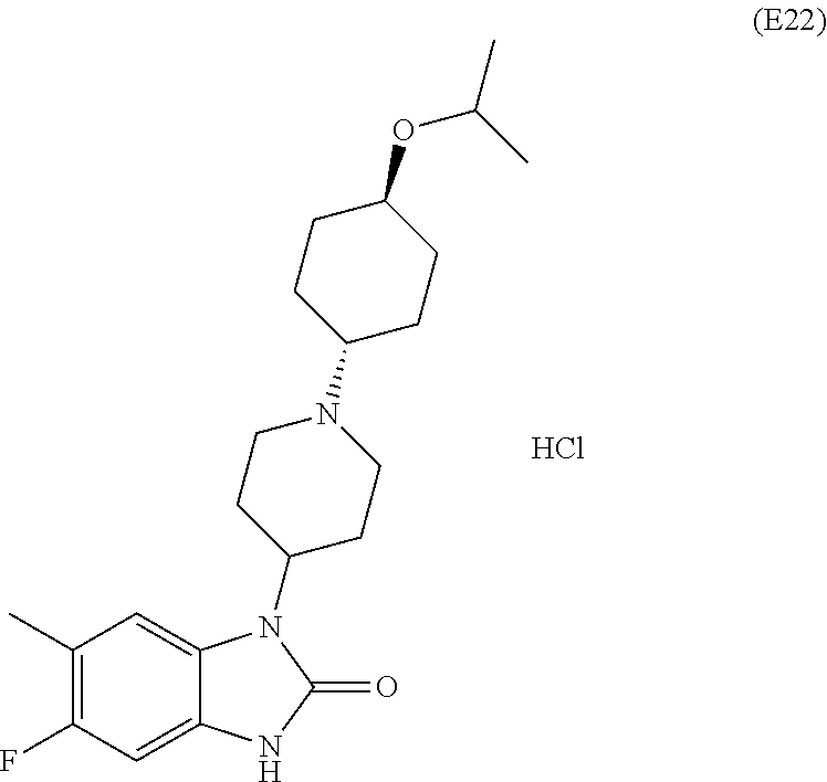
C1(C)=C(F)C=C2C(=C1)N(C1CCN(C3CCC(OC(C)C)CC3)CC1)C(=O)N2.Cl
